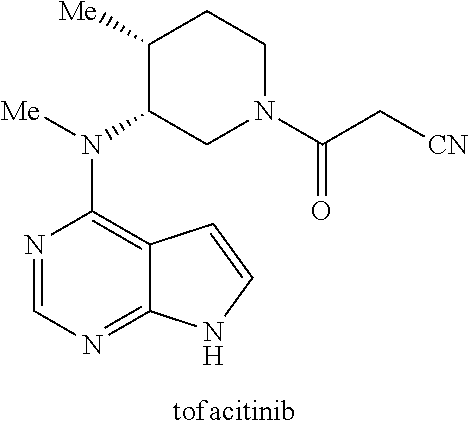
C1([Me])C(N([Me])C2=C3C(=NC=N2)NC=C3)CN(C(C[CN])=O)CC1
